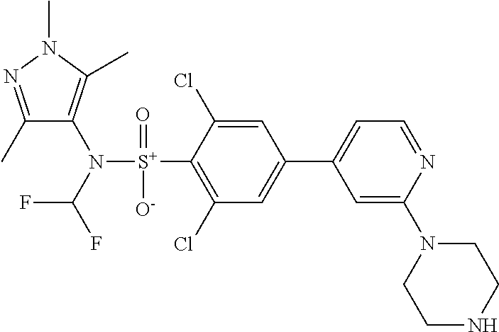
C1(C)=NN(C)C(C)=C1N([S+](C1=C(Cl)C=C(C2=CC=NC(N3CCNCC3)=C2)C=C1Cl)(=O)[O-])C(F)F
